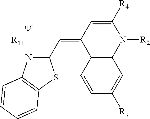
C(=C1C=C([R4])N([R2])C2=C1C=CC([R7])=C2)C1=NC2=C(S1)C=CC=C2.[R1+]
